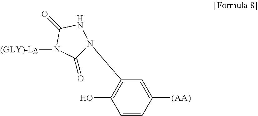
[(GLY)-Lg]N1C(=O)NN(C2=C(O)C=CC([(AA)])=C2)C1=O
